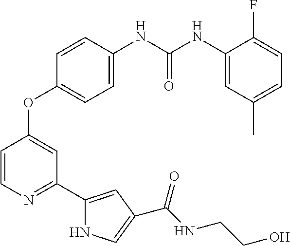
C1=C(NC(NC2=CC(C)=CC=C2F)=O)C=CC(OC2=CC(C3=CC(C(=O)NCCO)=CN3)=NC=C2)=C1
